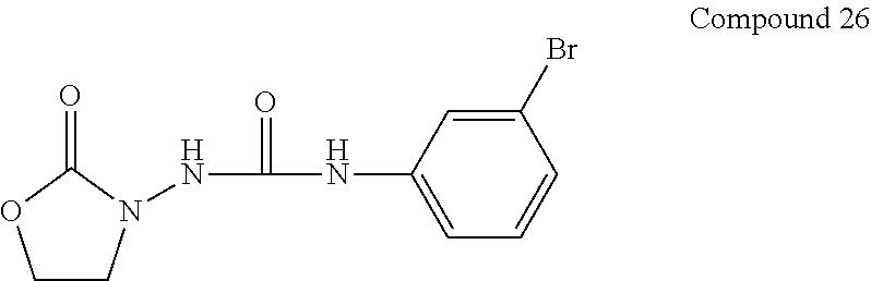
C1CN(NC(=O)NC2=CC=CC(Br)=C2)C(=O)O1
